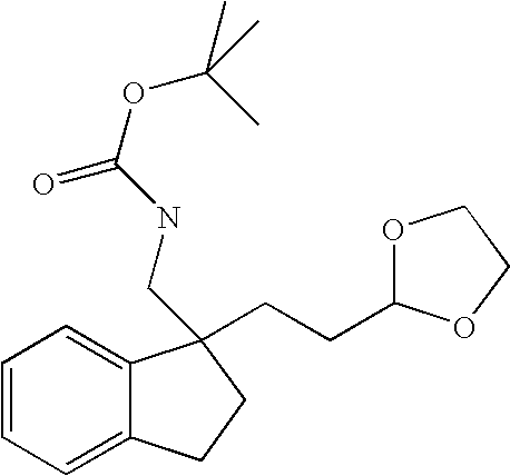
C1=CC=C2C(=C1)C(CCC1OCCO1)(CNC(=O)OC(C)(C)C)CC2
